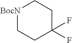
[BocN]1CCC(F)(F)CC1
